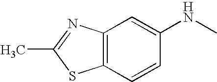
C1(C)=NC2=C(S1)C=CC(NC)=C2
